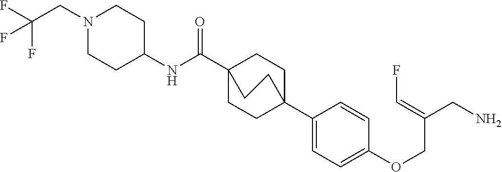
C1(C23CCC(C(NC4CCN(CC(F)(F)F)CC4)=O)(CC2)CC3)=CC=C(OCC(CN)=CF)C=C1
